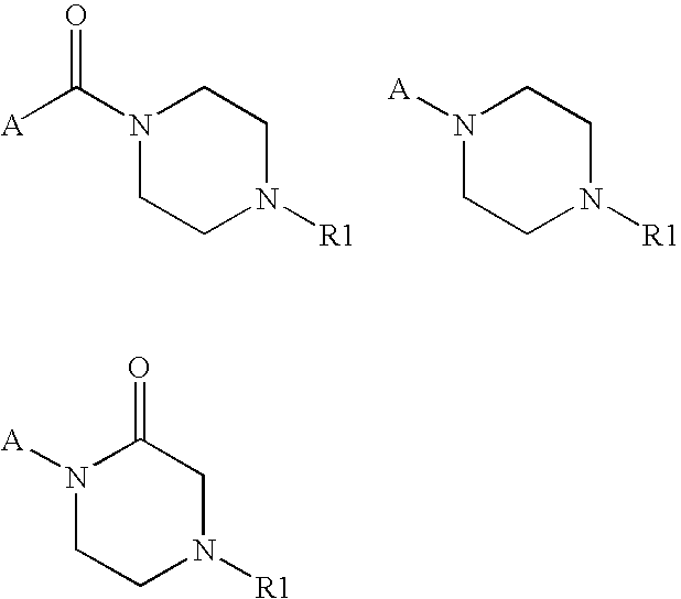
N1(C([A])=O)CCN([R1])CC1.N1([A])CCN([R1])CC1.N1([A])CCN([R1])CC1=O
